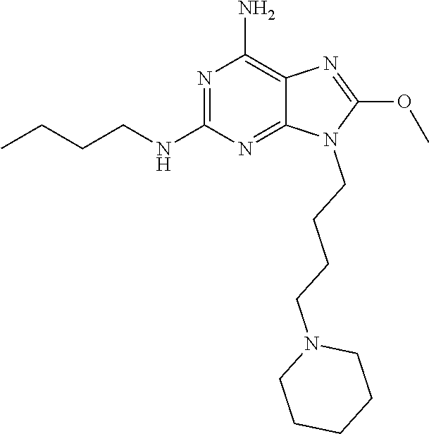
N1=C(NCCCC)N=C2C(=C1N)N=C(OC)N2CCCCN1CCCCC1
